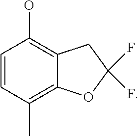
C1=CC(C)=C2C(=C1O)CC(F)(F)O2
